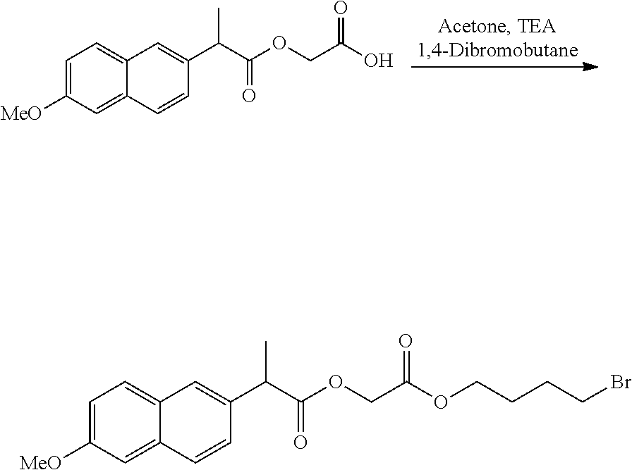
C1=C([MeO])C=C2C(=C1)C=C(C(C(OCC(O)=O)=O)C)C=C2.C1=C([MeO])C=C2C(=C1)C=C(C(C(OCC(=O)OCCCCBr)=O)C)C=C2
